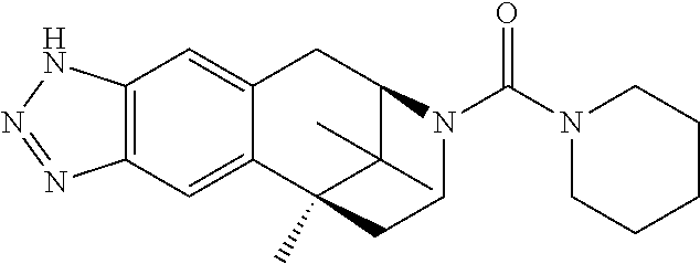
C12=CC3=C(C=C1CC1C(C)(C)C2(C)CCN1C(N1CCCCC1)=O)NN=N3
